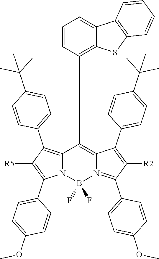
C12=C(C3=CC=C(C(C)(C)C)C=C3)C([R5])=C(C3=CC=C(OC)C=C3)N1B(F)(F)N1=C(C3=CC=C(OC)C=C3)C([R2])=C(C3=CC=C(C(C)(C)C)C=C3)C1=C2C1=C2C(=CC=C1)C1=C(S2)C=CC=C1
